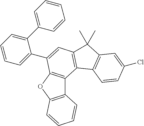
C12=C(OC3=C1C1=C(C=C3C3=CC=CC=C3C3=CC=CC=C3)C(C)(C)C3=C1C=CC(Cl)=C3)C=CC=C2
